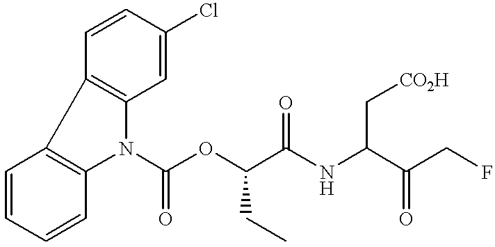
C1=CC(Cl)=CC2=C1C1=C(N2C(OC(C(NC(C(CF)=O)C[CO2H])=O)CC)=O)C=CC=C1
